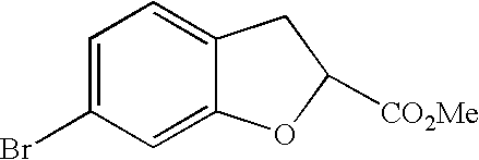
C1=C(Br)C=C2C(=C1)CC([CO2Me])O2
